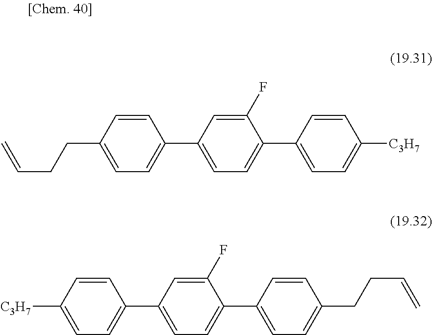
C1=CC(CCC=C)=CC=C1C1=CC=C(C2=CC=C([C3H7])C=C2)C(F)=C1.C1=CC(CCC=C)=CC=C1C1=CC=C(C2=CC=C([C3H7])C=C2)C=C1F
